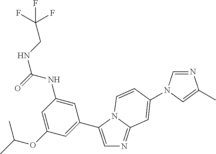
C1=C(C2=CC(OC(C)C)=CC(NC(=O)NCC(F)(F)F)=C2)N2C(=N1)C=C(N1C=NC(C)=C1)C=C2
